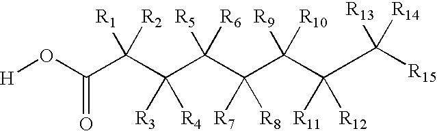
[H]OC(C(C(C(C(C(C(C([R15])([R13])[R14])([R11])[R12])([R9])[R10])([R7])[R8])([R5])[R6])([R3])[R4])([R1])[R2])=O
